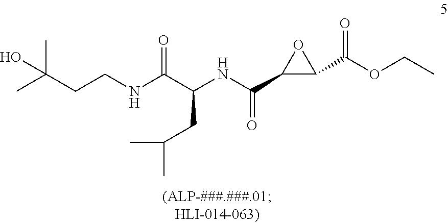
C(NC(C(NC(C1C(C(OCC)=O)O1)=O)CC(C)C)=O)CC(C)(C)O
